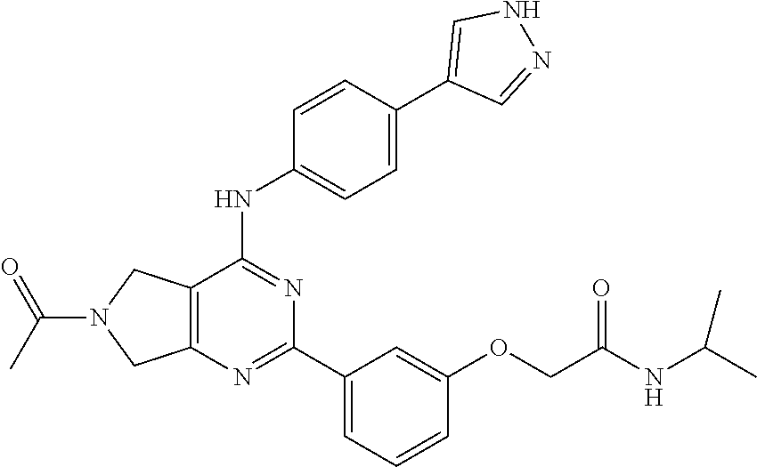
C12=C(N=C(C3=CC=CC(OCC(NC(C)C)=O)=C3)N=C1NC1=CC=C(C3=CNN=C3)C=C1)CN(C(C)=O)C2
